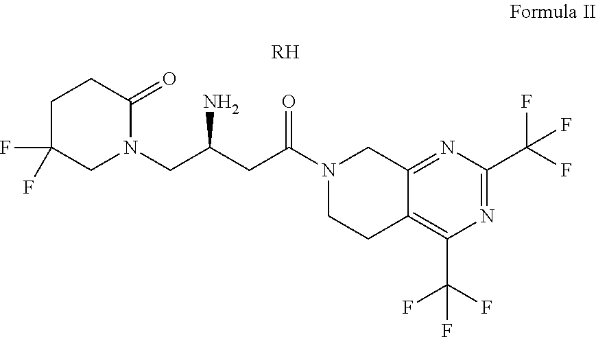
C1C(F)(F)CN(CC(CC(N2CCC3=C(C(F)(F)F)N=C(C(F)(F)F)N=C3C2)=O)N)C(=O)C1.[RH]
